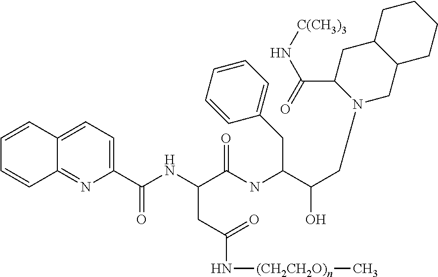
C1(C(NC(C(NC(C(CN2CC3C(CC2C(=O)N[C(CH3)3])CCCC3)O)CC2=CC=CC=C2)=O)CC(=O)N[(CH2CH2O)n]C)=O)=CC=C2C(=N1)C=CC=C2
